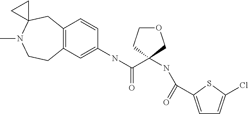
C12=C(C=C(NC(=O)C3(NC(=O)C4=CC=C(Cl)S4)CCOC3)C=C1)CCN(C)C1(C2)CC1
